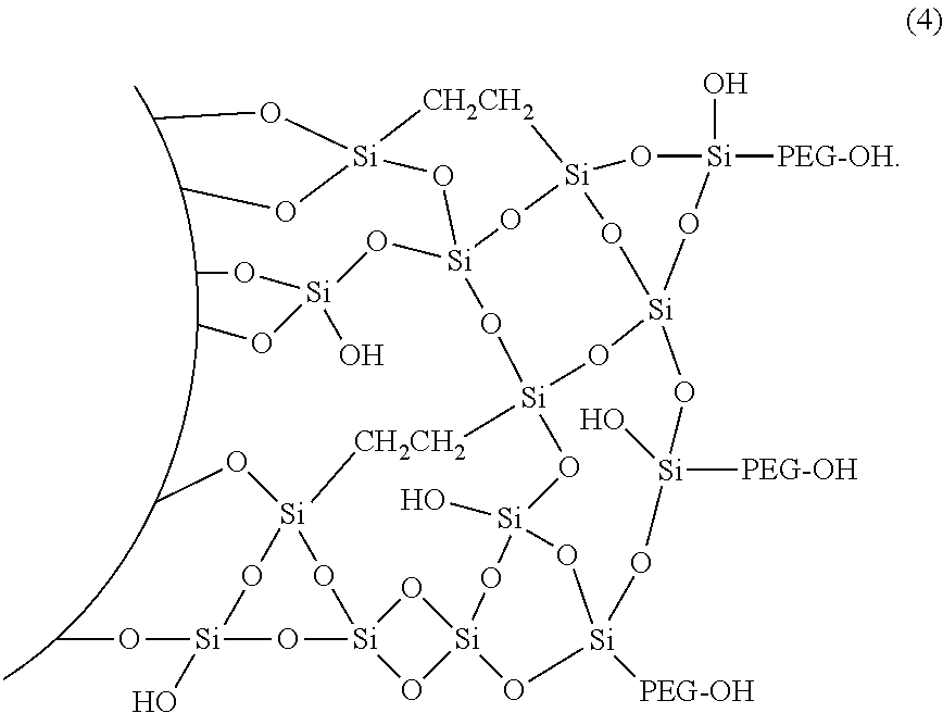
CO[Si]1(OC)O[Si]2(O[Si](OC)(OC)O)O[Si]3([CH2CH2]1)O[Si]([PEG-OH])(O)O[Si]1(O3)O[Si]3(O2)O[Si]2(O)O[Si]4(O[Si]5(O[Si](OC)([CH2CH2]3)O[Si](OC)(O)O5)O4)O[Si]([PEG-OH])(O2)O[Si]([PEG-OH])(O)O1
